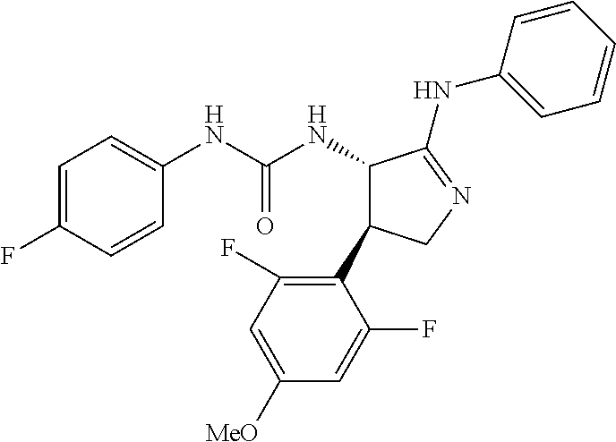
C1=C(F)C=CC(NC(NC2C(C3=C(F)C=C([MeO])C=C3F)CN=C2NC2=CC=CC=C2)=O)=C1
